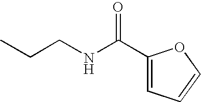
C1(C(NCCC)=O)=CC=CO1
